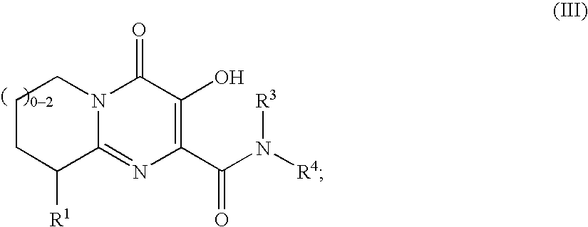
C1(=O)N2C(=NC(C(N([R4])[R3])=O)=C1O)C([R1])CCC2
